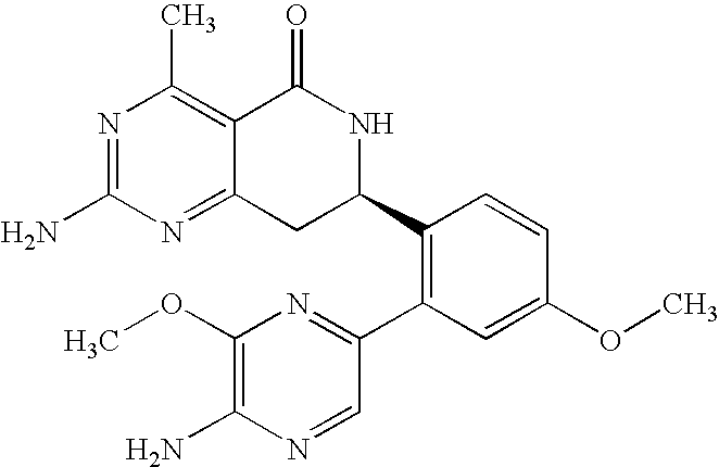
N1=C(N)N=C2C(=C1C)C(=O)NC(C1=C(C3=NC(OC)=C(N)N=C3)C=C(OC)C=C1)C2
